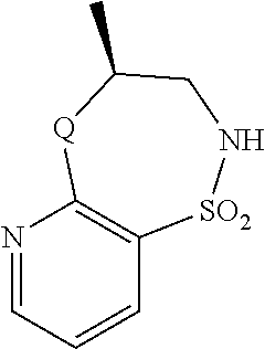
N1=CC=CC2=C1[Q]C(C)CN[SO2]2
